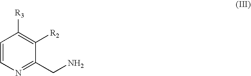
C1=CN=C(CN)C([R2])=C1[R3]
